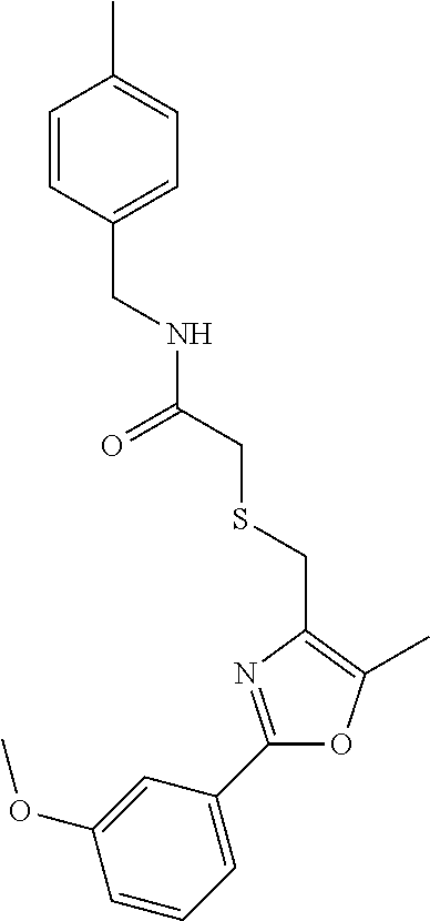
C1=CC=C(C2=NC(CSCC(NCC3=CC=C(C)C=C3)=O)=C(C)O2)C=C1OC
